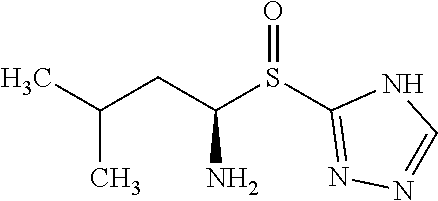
C(C(N)S(C1=NN=CN1)=O)C(C)C
